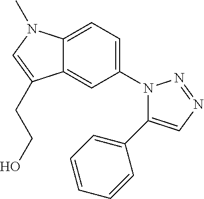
C12=CC=C(N3C(C4=CC=CC=C4)=CN=N3)C=C1C(CCO)=CN2C
